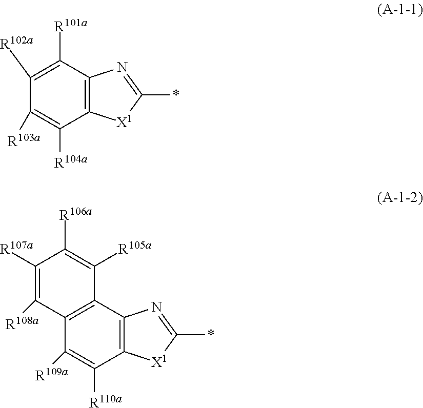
C1([R102a])=C([R101a])C2=C(C([R104a])=C1[R103a])[X1]C(*)=N2.C12=C(C3=C(C([R110a])=C1[R109a])[X1]C(*)=N3)C([R105a])=C([R106a])C([R107a])=C2[R108a]
